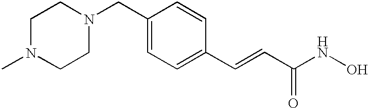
C(C1=CC=C(C=CC(NO)=O)C=C1)N1CCN(C)CC1
